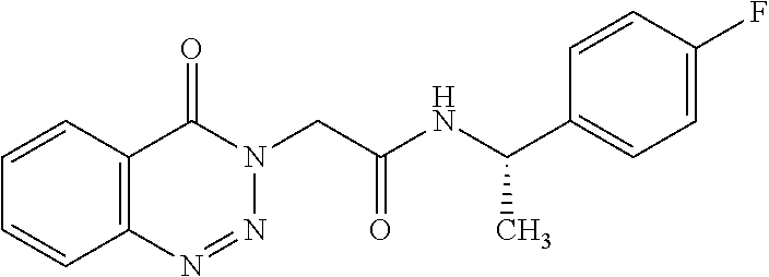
C1=CC2=C(C=C1)N=NN(CC(NC(C1=CC=C(F)C=C1)C)=O)C2=O
